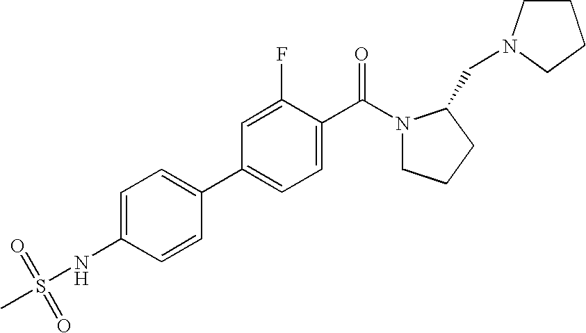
C1=C(NS(C)(=O)=O)C=CC(C2=CC=C(C(N3CCCC3CN3CCCC3)=O)C(F)=C2)=C1
